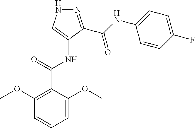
N1=C(C(NC2=CC=C(F)C=C2)=O)C(NC(C2=C(OC)C=CC=C2OC)=O)=CN1
